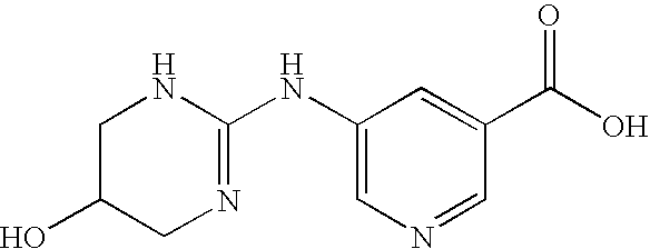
N(C1=CN=CC(C(O)=O)=C1)C1=NCC(O)CN1
